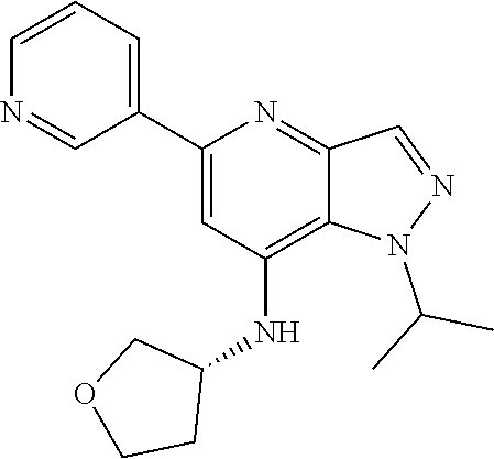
CC(N1N=CC2=NC(C3=CC=CN=C3)=CC(NC3CCOC3)=C12)C
